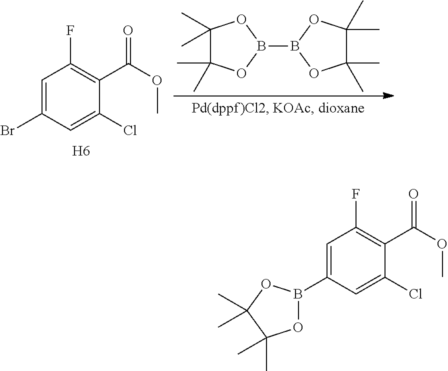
C1=C(B2OC(C)(C)C(C)(C)O2)C=C(Cl)C(C(=O)OC)=C1F.C1=C(Br)C=C(Cl)C(C(=O)OC)=C1F.C1(C)(C)C(C)(C)OB(B2OC(C)(C)C(C)(C)O2)O1.[H6]
